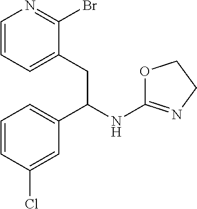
C1=CC=C(CC(C2=CC=CC(Cl)=C2)NC2=NCCO2)C(Br)=N1
